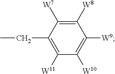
C1(CC)=C([W11])C([W10])=C([W9])C([W8])=C1[W7]
